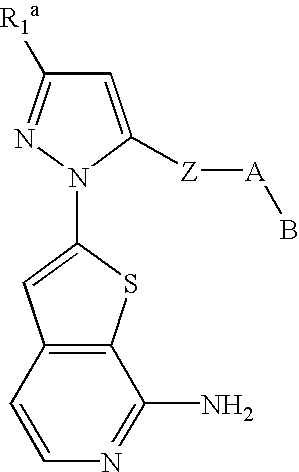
C1=C([Z][A]B)N(C2=CC3=C(S2)C(N)=NC=C3)N=C1[R1a]
